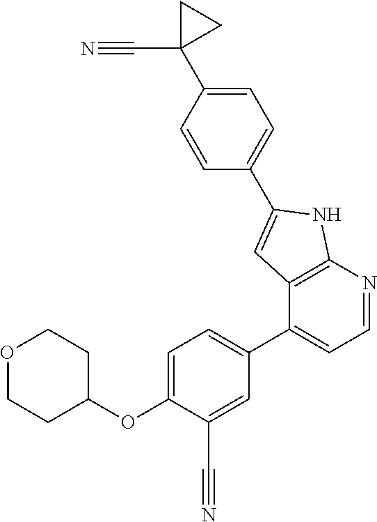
O1CCC(OC2=CC=C(C3=CC=NC4=C3C=C(C3=CC=C(C5(C#N)CC5)C=C3)N4)C=C2C#N)CC1
